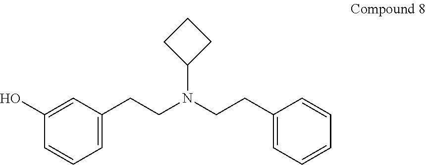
C1(O)=CC(CCN(CCC2=CC=CC=C2)C2CCC2)=CC=C1
